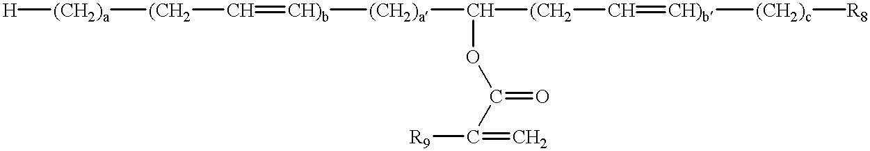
[H][(CH2)a][(CH2]C=[CH)b][(CH2)a]C(OC(C([R9])=C)=O)[(CH2]C=[CH)b][(CH2)c][R8]
